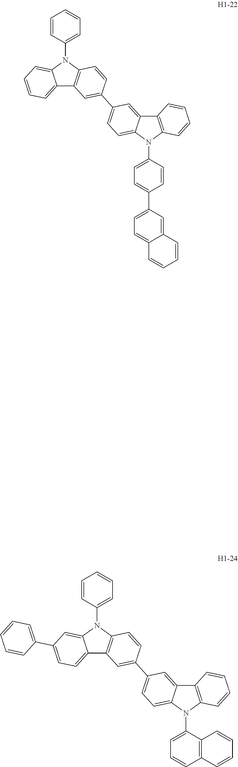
C12=CC=C(C3=CC=CC=C3)C=C1N(C1=CC=CC=C1)C1=C2C=C(C2=CC=C3C(=C2)C2=C(N3C3=CC=CC4=C3C=CC=C4)C=CC=C2)C=C1.C12=CC=CC=C1N(C1=CC=CC=C1)C1=C2C=C(C2=CC=C3C(=C2)C2=C(N3C3=CC=C(C4=CC=C5C(=C4)C=CC=C5)C=C3)C=CC=C2)C=C1
